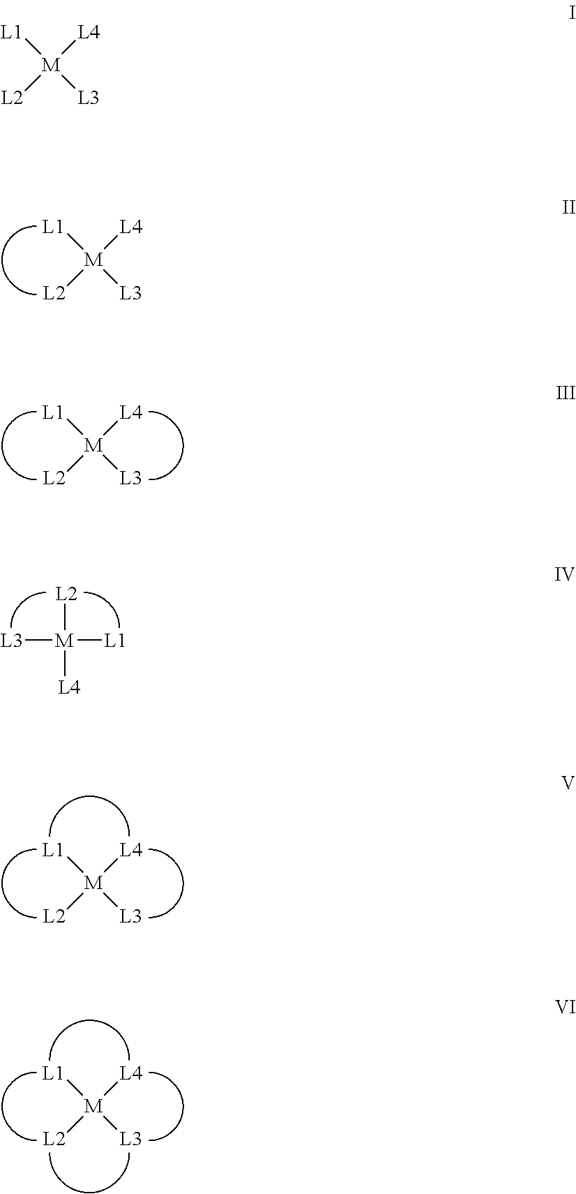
[L1][M]([L4])([L2])[L3].[L1][M]([L4])([L2])[L3].[L2][M]([L1])([L3])[L4].[L1][M]([L4])([L2])[L3].[L1][M]([L4])([L2])[L3].[L1][M]([L4])([L2])[L3]
